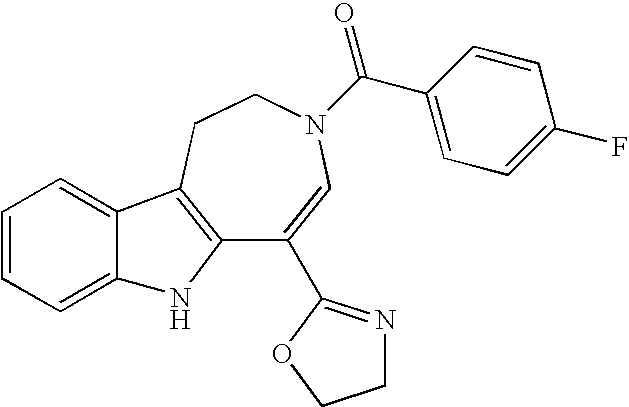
C12=C(CCN(C(=O)C3=CC=C(F)C=C3)C=C1C1=NCCO1)C1=CC=CC=C1N2
